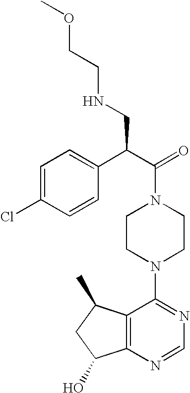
C(N1CCN(C2=NC=NC3=C2C(C)CC3O)CC1)(C(C1=CC=C(Cl)C=C1)CNCCOC)=O
